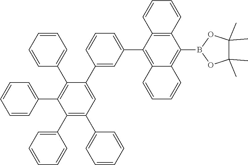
C1=CC=C(C2=C(C3=CC=CC=C3)C(C3=CC(C4=C5C(=C(B6OC(C)(C)C(C)(C)O6)C6=C4C=CC=C6)C=CC=C5)=CC=C3)=CC(C3=CC=CC=C3)=C2C2=CC=CC=C2)C=C1
